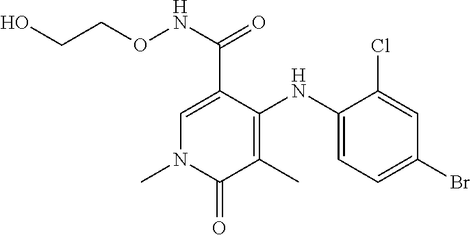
C1=C(C(NOCCO)=O)C(NC2=CC=C(Br)C=C2Cl)=C(C)C(=O)N1C
